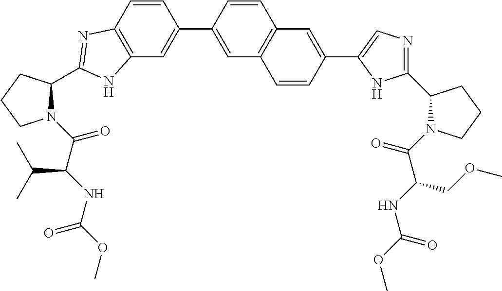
C1(C2=CC3=C(C=C2)N=C(C2N(C(C(NC(OC)=O)C(C)C)=O)CCC2)N3)=CC2=C(C=C1)C=C(C1=CN=C(C3N(C(C(NC(OC)=O)COC)=O)CCC3)N1)C=C2
